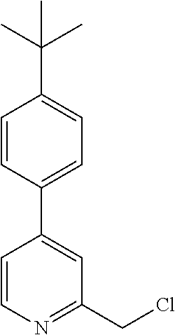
C1(C2=CC(CCl)=NC=C2)=CC=C(C(C)(C)C)C=C1
